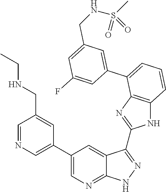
C1=C(C2=CC=CC3=C2N=C(C2=NNC4=NC=C(C5=CN=CC(CNCC)=C5)C=C42)N3)C=C(F)C=C1CNS(=O)(C)=O
